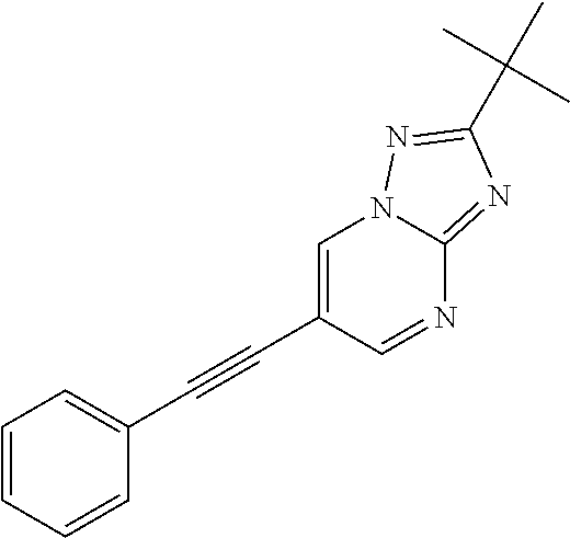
C1=C(C#CC2=CC=CC=C2)C=NC2=NC(C(C)(C)C)=NN12
